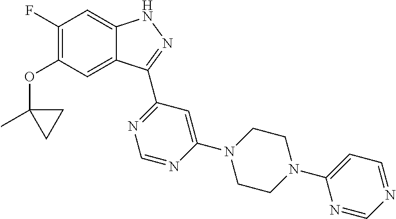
O(C1=C(F)C=C2C(=C1)C(C1=NC=NC(N3CCN(C4=CC=NC=N4)CC3)=C1)=NN2)C1(C)CC1
